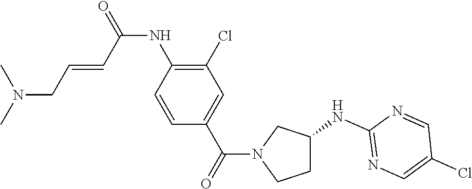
C1C(NC2=NC=C(Cl)C=N2)CN(C(C2=CC(Cl)=C(NC(=O)C=CCN(C)C)C=C2)=O)C1
